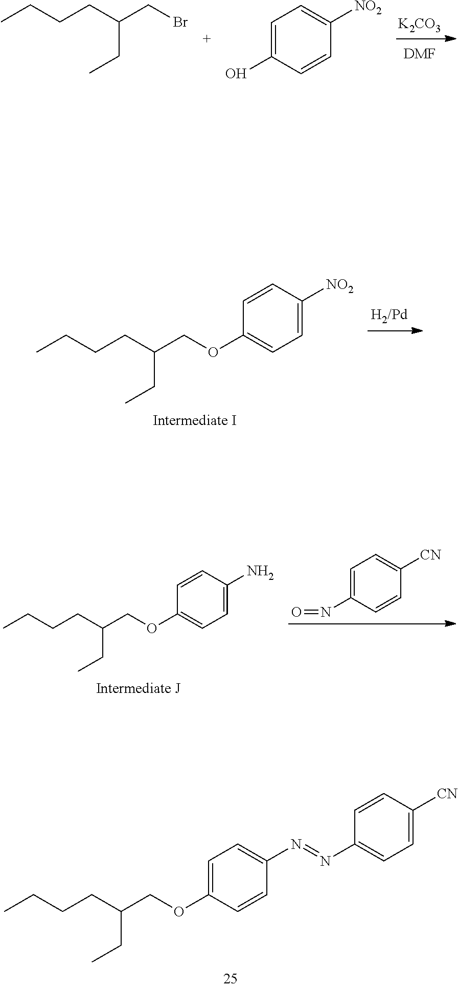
[K2CO3].[DMF].CCCCC(CBr)CC.C1=C(O)C=CC([NO2])=C1.CCCCC(COC1=CC=C([NO2])C=C1)CC.C1=C(N=O)C=CC([CN])=C1.CCCCC(COC1=CC=C(N)C=C1)CC.CCCCC(COC1=CC=C(N=NC2=CC=C([CN])C=C2)C=C1)CC
